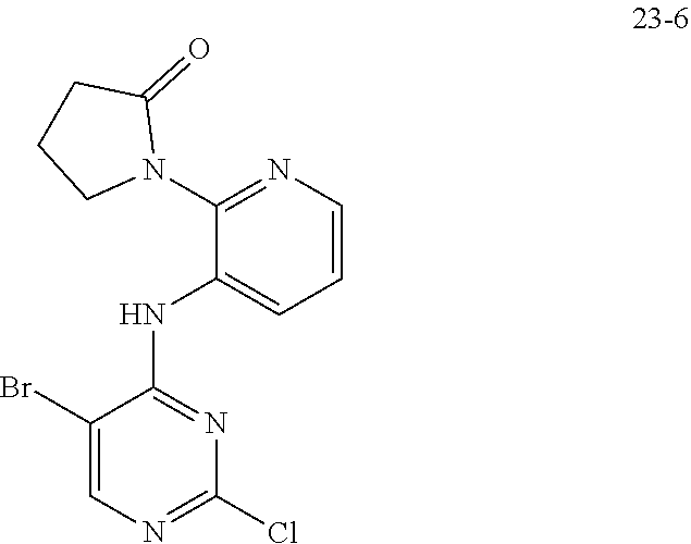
N1=C(Cl)N=C(NC2=CC=CN=C2N2CCCC2=O)C(Br)=C1
